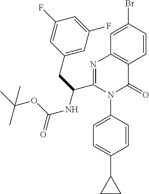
C1=C(Br)C=CC2=C1N=C(C(CC1=CC(F)=CC(F)=C1)NC(=O)OC(C)(C)C)N(C1=CC=C(C3CC3)C=C1)C2=O
